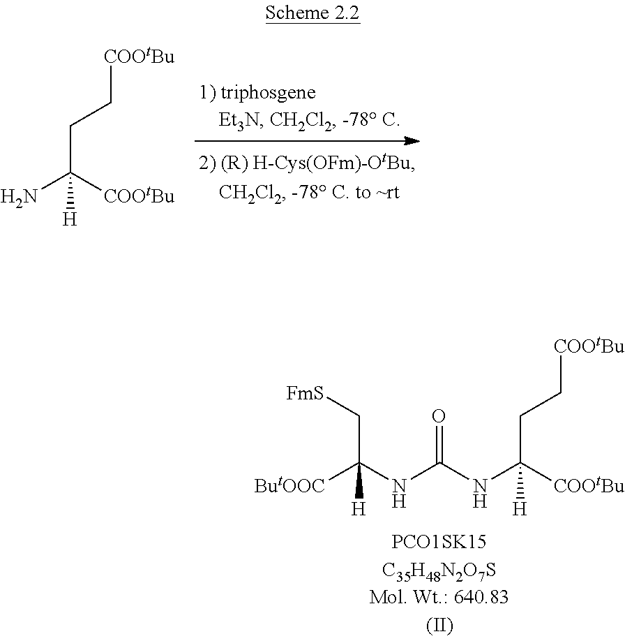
C(C([COOtBu])(N)[H])C[COOtBu].C(C([COOtBu])(NC(NC([ButOOC])(C[FmS])[H])=O)[H])C[COOtBu]
